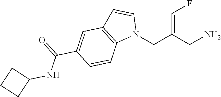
N1(CC(CN)=CF)C=CC2=C1C=CC(C(=O)NC1CCC1)=C2
